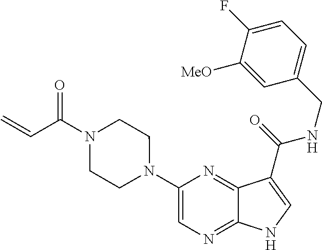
C1(N2CCN(C(C=C)=O)CC2)=CN=C2C(=N1)C(C(=O)NCC1=CC=C(F)C([MeO])=C1)=CN2
